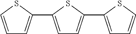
C1=CSC(C2=CC=C(C3=CC=CS3)S2)=C1
